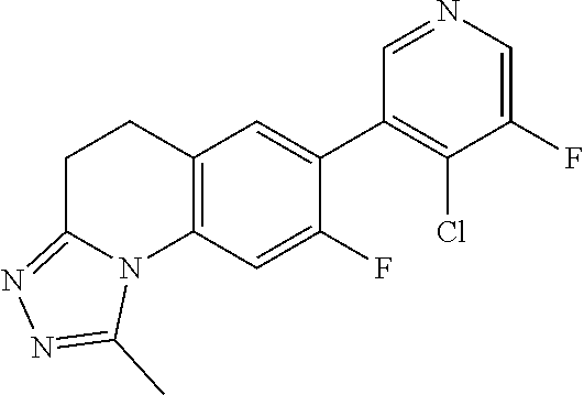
C12=C(C=C(F)C(C3=C(Cl)C(F)=CN=C3)=C1)N1C(=NN=C1C)CC2
